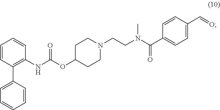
C1=CC(NC(OC2CCN(CCN(C(C3=CC=C(C=O)C=C3)=O)C)CC2)=O)=C(C2=CC=CC=C2)C=C1
